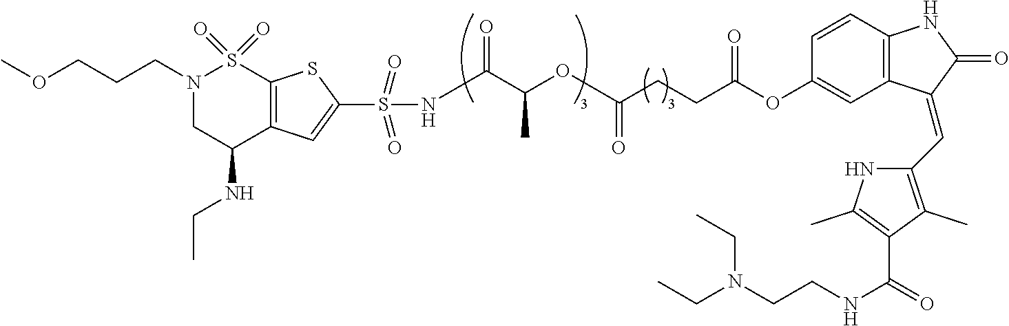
COCCCN1CC(NCC)C2=C(S1(=O)=O)SC(S(=O)(=O)NC(C(OC(CCC(OC1=CC3=C(C=C1)NC(=O)C3=CC1=C(C)C(C(NCCN(CC)CC)=O)=C(C)N1)=O)=O)C)=O)=C2
